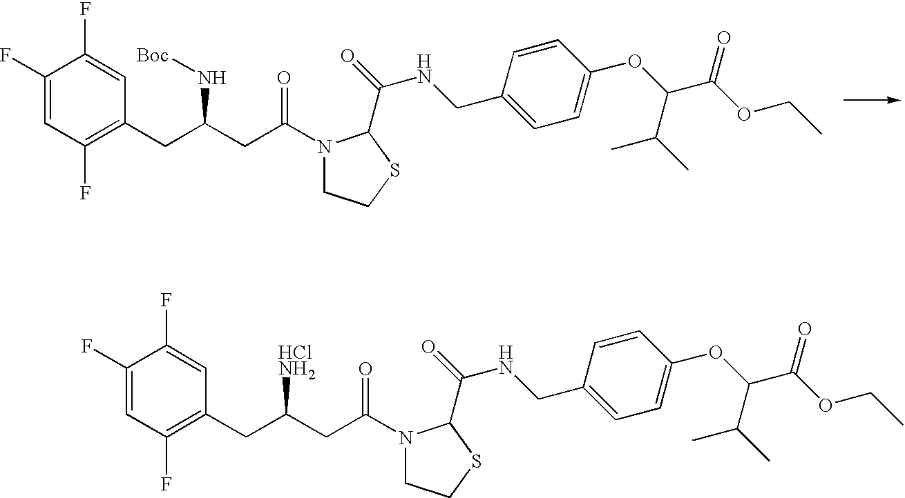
C1(F)=CC(F)=C(CC(CC(=O)N2CCSC2C(=O)NCC2=CC=C(OC(C(OCC)=O)C(C)C)C=C2)N[Boc])C=C1F.C1(F)=CC(F)=C(CC(CC(=O)N2CCSC2C(NCC2=CC=C(OC(C(OCC)=O)C(C)C)C=C2)=O)[HClNH2])C=C1F
